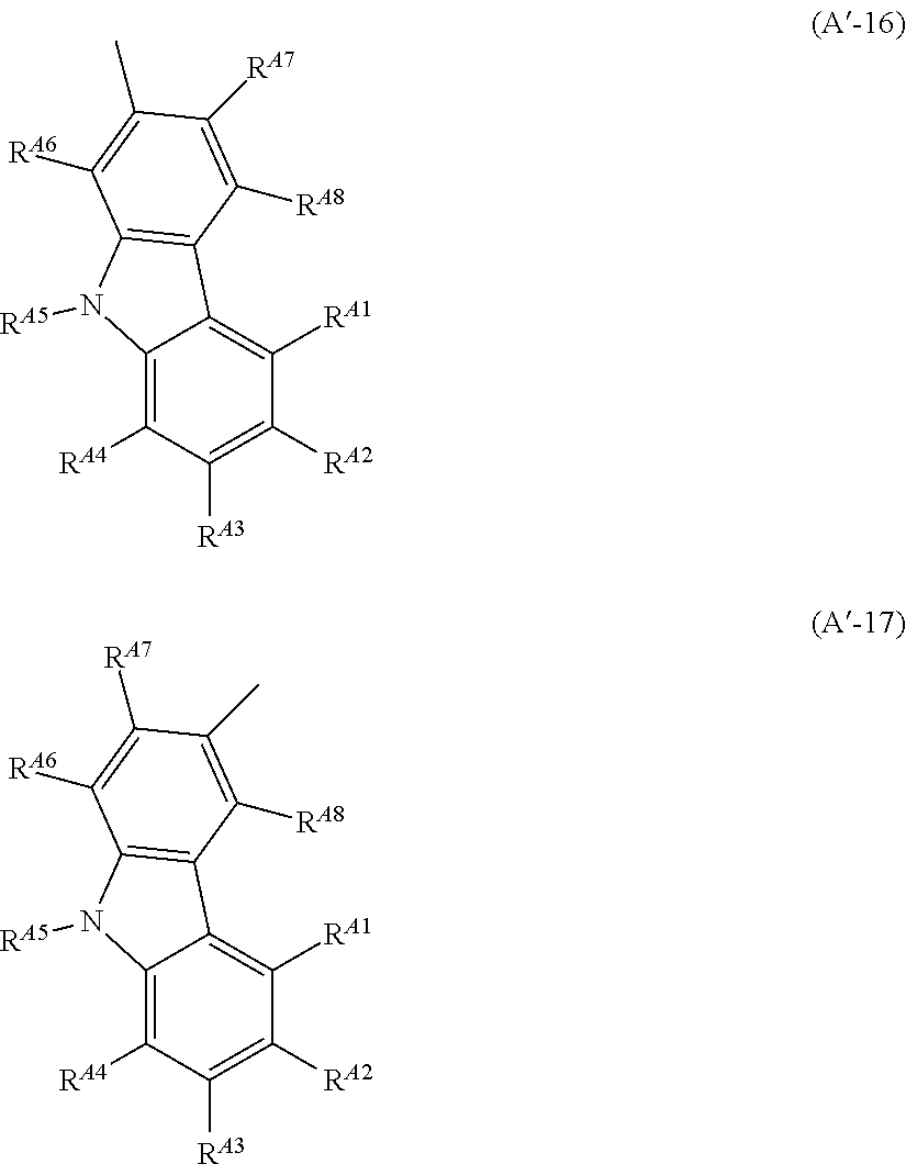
C12=C([RA4])C([RA3])=C([RA2])C([RA1])=C1C1=C(N2[RA5])C([RA6])=C(C)C([RA7])=C1[RA8].C12=C([RA4])C([RA3])=C([RA2])C([RA1])=C1C1=C(N2[RA5])C([RA6])=C([RA7])C(C)=C1[RA8]
